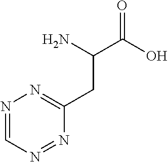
N1=CN=NC(CC(N)C(O)=O)=N1
